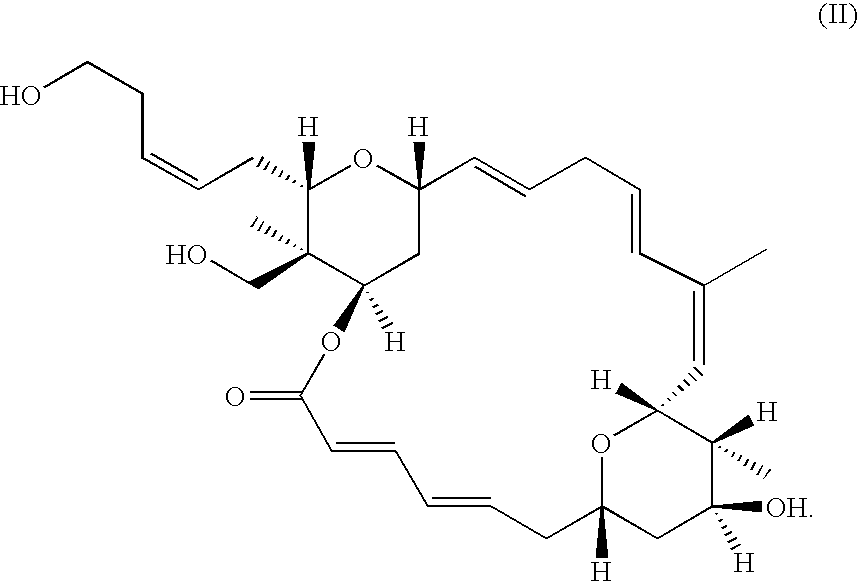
C(CC=CCC1([H])OC2([H])C=CCC=CC(C)=CC3([H])C(C)([H])C([OH])([H])CC([H])(CC=CC=CC(=O)OC([H])(C1(C)CO)C2)O3)O
